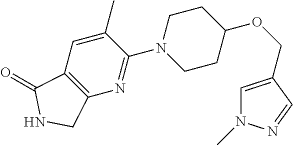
C(OC1CCN(C2=NC3=C(C=C2C)C(=O)NC3)CC1)C1=CN(C)N=C1
